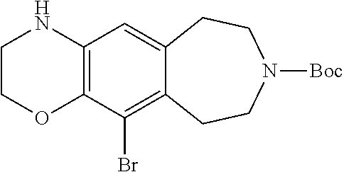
C1COC2=C(N1)C=C1C(=C2Br)CCN([Boc])CC1
